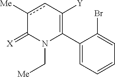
C1(C2=C([Y])cc([Me])C(=[X])N2C[Me])=CC=CC=C1Br
